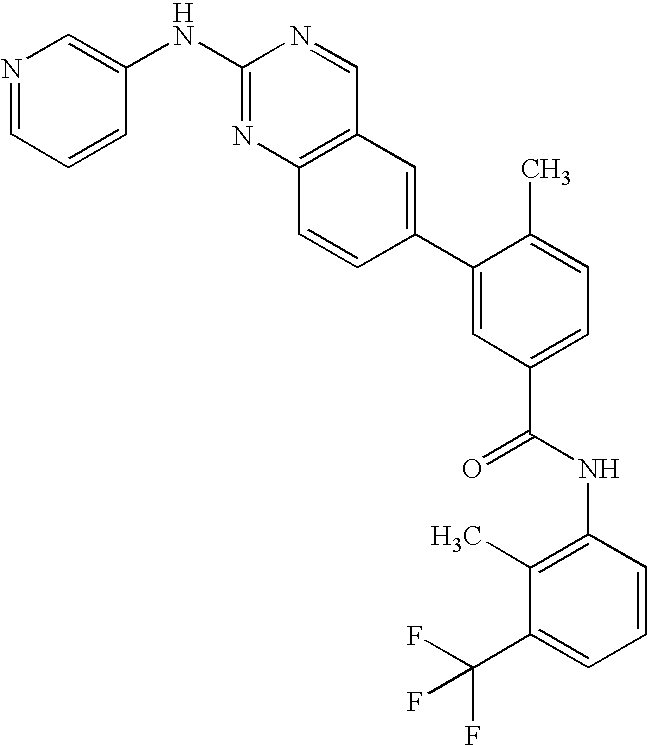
C1(NC2=NC3=C(C=N2)C=C(C2=CC(C(=O)NC4=C(C)C(C(F)(F)F)=CC=C4)=CC=C2C)C=C3)=CN=CC=C1
